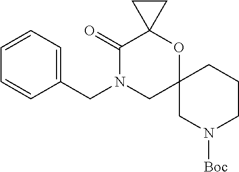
C12(CN([Boc])CCC1)OC1(C(=O)N(CC3=CC=CC=C3)C2)CC1
